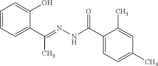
C1=CC=C(C(=NNC(C2=CC=C(C)C=C2C)=O)C)C(O)=C1
